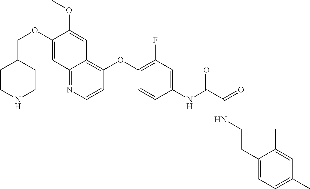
C1CNCCC1COC1=CC2=NC=CC(OC3=C(F)C=C(NC(=O)C(NCCC4=CC=C(C)C=C4C)=O)C=C3)=C2C=C1OC
